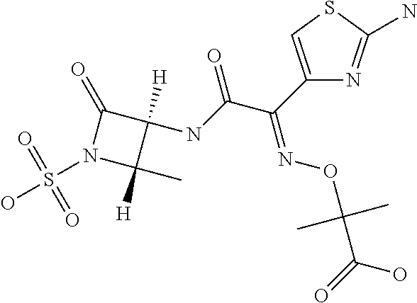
N1(S(O)(=O)=O)C(C)([H])C(NC(C(C2=CSC(N)=N2)=NOC(C(=O)O)(C)C)=O)([H])C1=O
